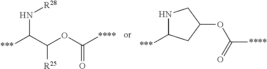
N(C(C(OC(=O)[****])[R25])[***])[R28].N1C([***])CC(OC([****])=O)C1
